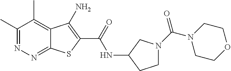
C1(C)=NN=C2C(=C1C)C(N)=C(C(=O)NC1CCN(C(N3CCOCC3)=O)C1)S2
